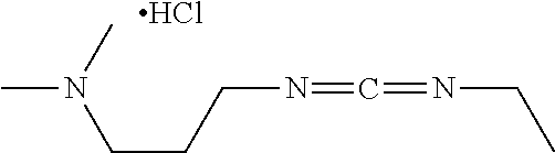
CN(C)CCCN=C=NCC.Cl
